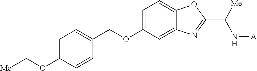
C1=C(OC[Me])C=CC(COC2=CC=C3C(=C2)N=C(C([Me])N[A])O3)=C1
